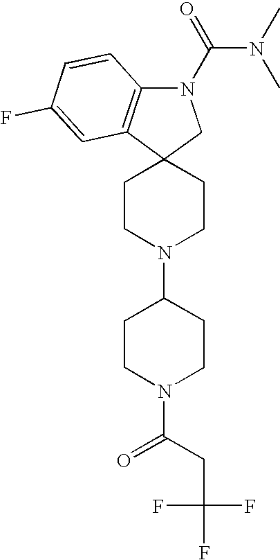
C1CN(C2CCN(C(CC(F)(F)F)=O)CC2)CCC12CN(C(N(C)C)=O)C1=C2C=C(F)C=C1
